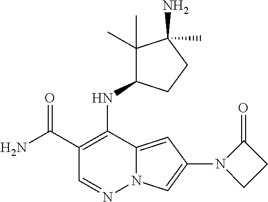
O=C(C1=C(NC2C(C)(C)C(N)(C)CC2)C2=CC(N3CCC3=O)=CN2N=C1)N
